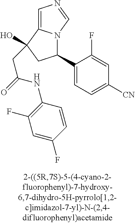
C1(C2=CC=C([CN])C=C2F)N2C(=CN=C2)C(O)(CC(=O)NC2=C(F)C=C(F)C=C2)C1
